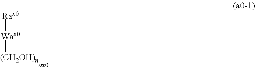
[Rax0][Wax0][(CH2OH)n]
